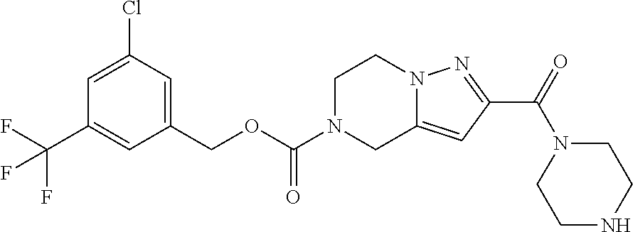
C1(COC(N2CC3=CC(C(=O)N4CCNCC4)=NN3CC2)=O)=CC(Cl)=CC(C(F)(F)F)=C1
